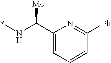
C(N*)(C1=CC=CC([Ph])=N1)[Me]
